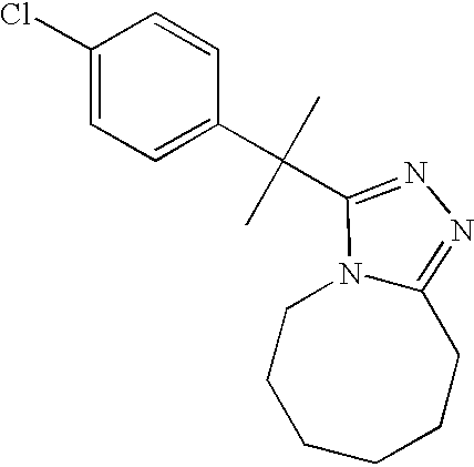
C1(Cl)=CC=C(C(C)(C)C2=NN=C3N2CCCCCC3)C=C1
